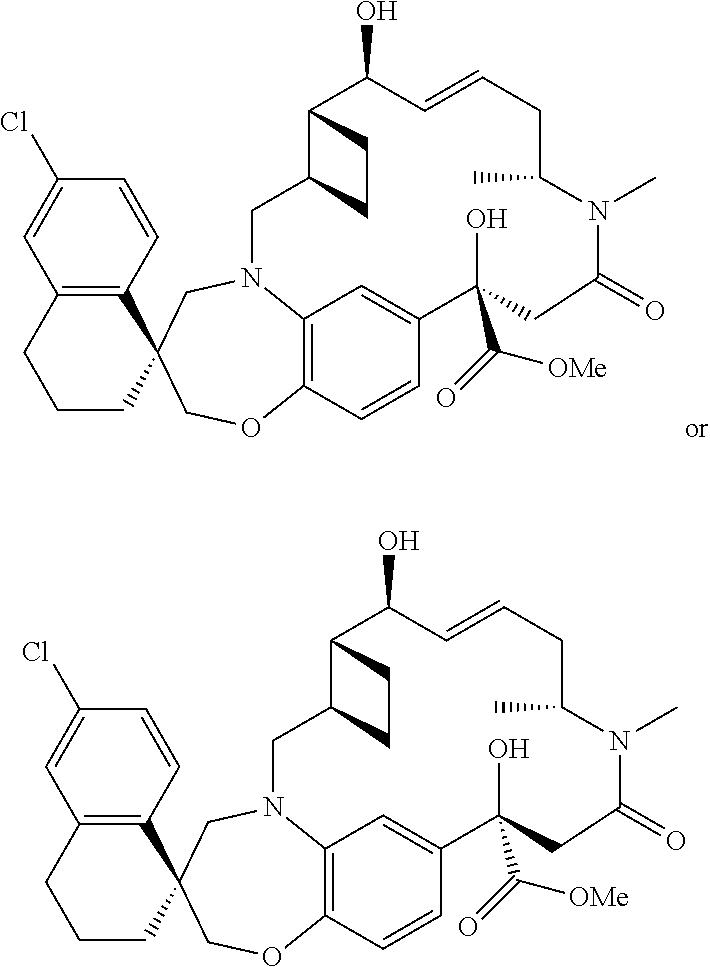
C12=C(C=CC(Cl)=C1)C1(CCC2)CN2C3=C(C=CC(=C3)C(O)(C(=O)[OMe])CC(=O)N(C)C(C)CC=CC(O)C3C(C2)CC3)OC1.C12=C(C=CC(Cl)=C1)C1(CCC2)CN2C3=C(C=CC(=C3)C(O)(C(=O)[OMe])CC(=O)N(C)C(C)CC=CC(O)C3C(C2)CC3)OC1
